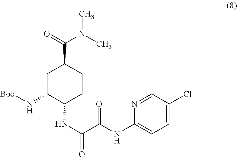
C(C(=O)NC1=CC=C(Cl)C=N1)(=O)NC1C(N[Boc])CC(C(=O)N(C)C)CC1
